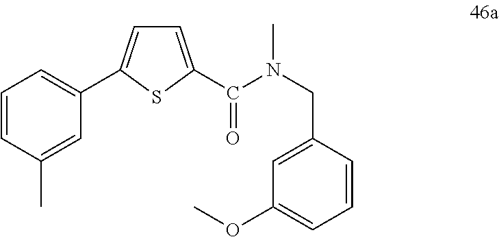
C1=C(C(N(CC2=CC(OC)=CC=C2)C)=O)SC(C2=CC=CC(C)=C2)=C1
